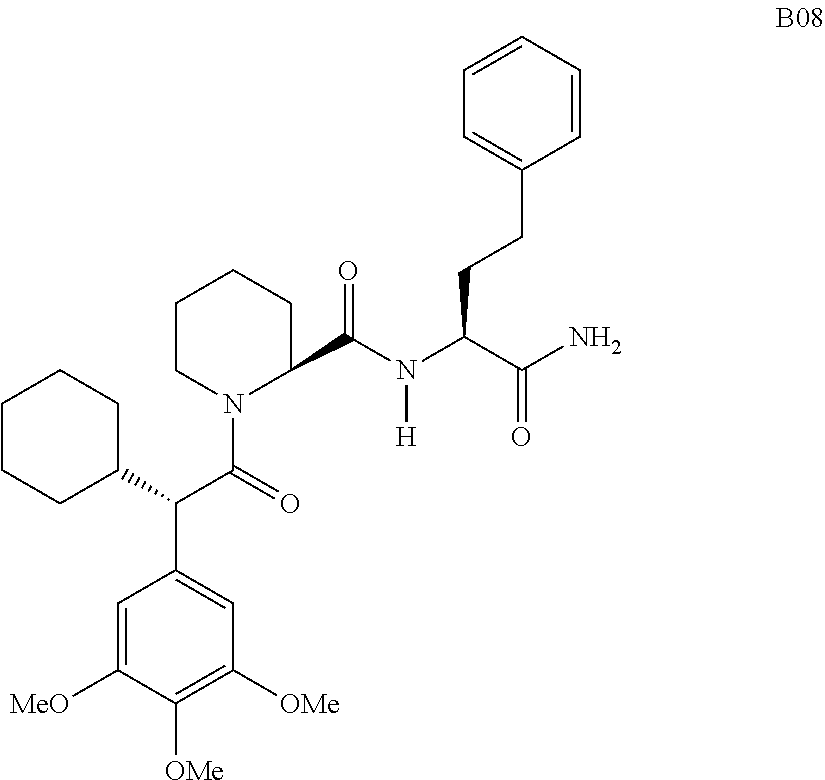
C1=C([MeO])C([OMe])=C([OMe])C=C1C(C1CCCCC1)C(=O)N1C(C(N(C(C(=O)N)CCC2=CC=CC=C2)[H])=O)CCCC1
